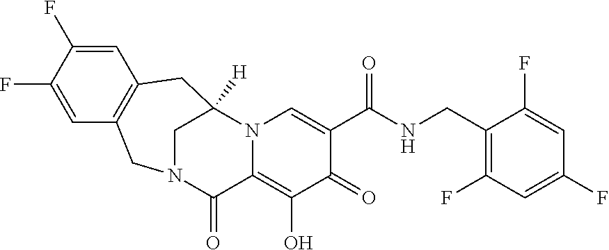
C1(F)=CC(F)=CC(F)=C1CNC(C1=CN2C(=C(O)C1=O)C(=O)N1CC2([H])CC2=C(C1)C=C(F)C(F)=C2)=O
